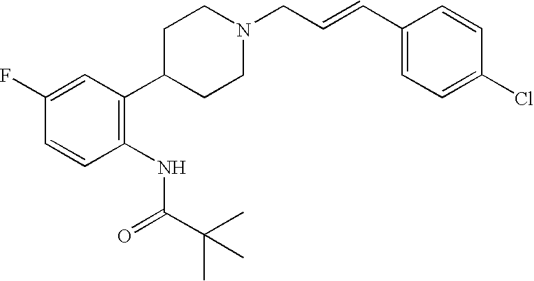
C1C(C2=C(NC(C(C)(C)C)=O)C=CC(F)=C2)CCN(CC=CC2=CC=C(Cl)C=C2)C1
